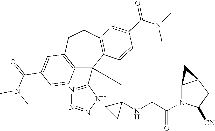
C1(C(=O)N(C)C)=CC2=C(C=C1)C(C1=NN=NN1)(CC1(NCC(N3C([CN])CC4C3C4)=O)CC1)C1=C(CC2)C=C(C(N(C)C)=O)C=C1
